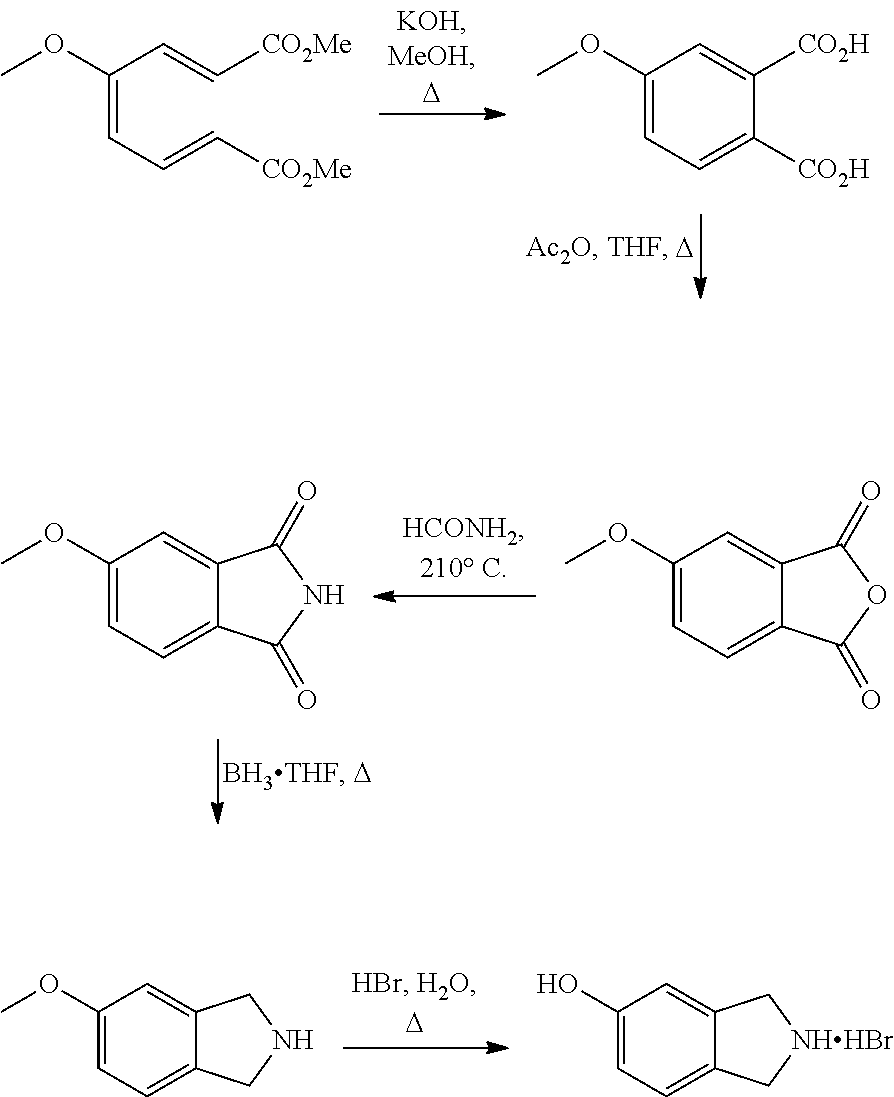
C(=CC=C[CO2Me])(C=C[CO2Me])OC.C1(OC)=CC=C([CO2H])C([CO2H])=C1.C1(OC)=CC=C2C(=C1)CNC2.C1(O)=CC=C2C(=C1)C[NHHBr]C2.C1(OC)=CC=C2C(=C1)C(=O)NC2=O.C1(OC)=CC=C2C(=C1)C(=O)OC2=O
